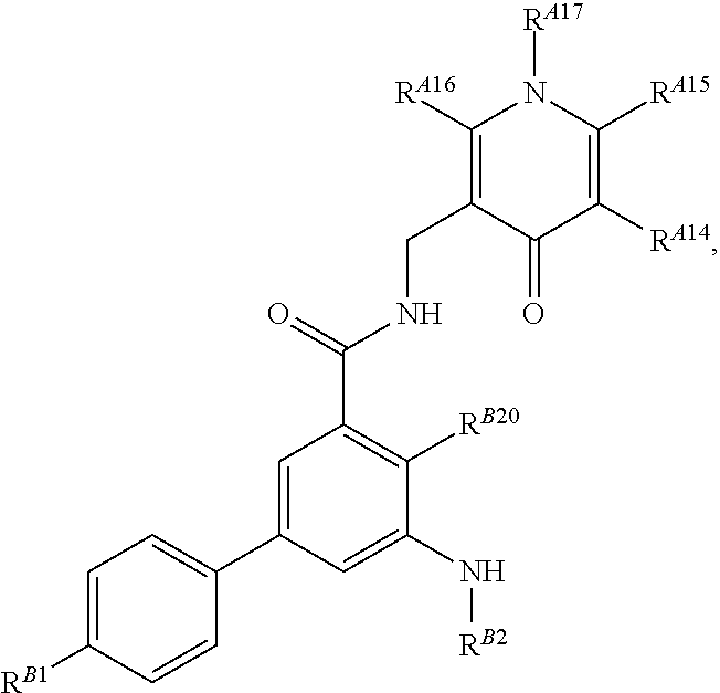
C1=C([RB1])C=CC(C2=CC(C(=O)NCC3=C([RA16])N([RA17])C([RA15])=C([RA14])C3=O)=C([RB20])C(N[RB2])=C2)=C1
